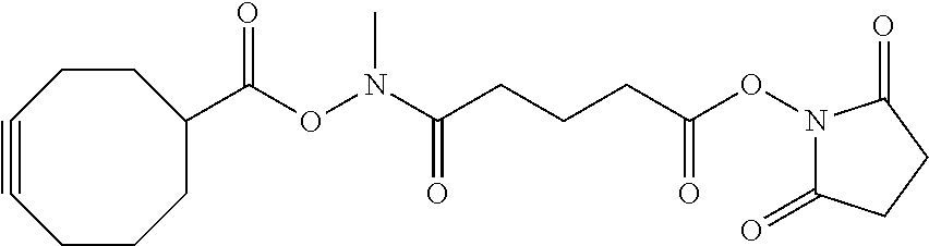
C1#CCCCC(C(ON(C(CCCC(ON2C(=O)CCC2=O)=O)=O)C)=O)CC1
